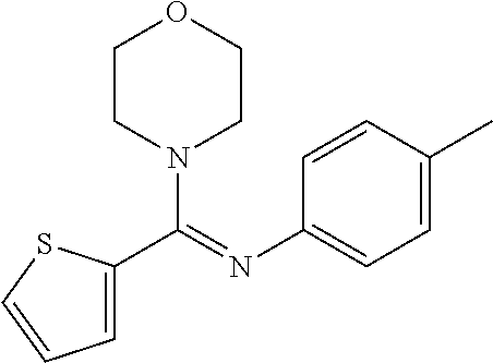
C1=C(C(=NC2=CC=C(C)C=C2)N2CCOCC2)SC=C1
